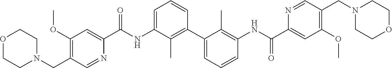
C1(OC)=C(CN2CCOCC2)C=NC(C(NC2=CC=CC(C3=CC=CC(NC(C4=CC(OC)=C(CN5CCOCC5)C=N4)=O)=C3C)=C2C)=O)=C1
